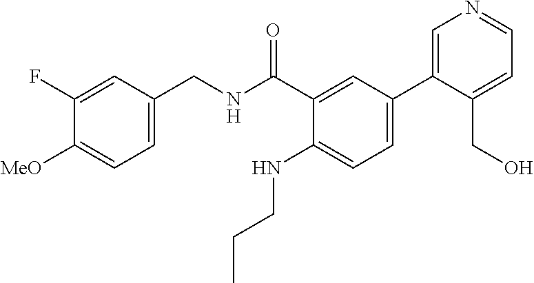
C1=C(CNC(C2=CC(C3=CN=CC=C3CO)=CC=C2NCCC)=O)C=C(F)C([MeO])=C1
